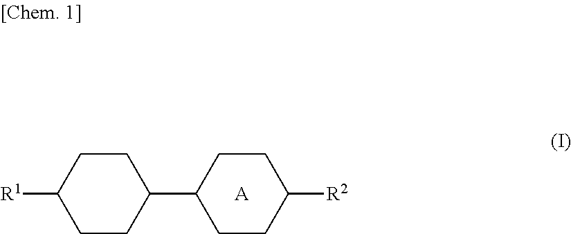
[R1]C1CCC(C2CCC([R2])CC2)CC1.[A]
